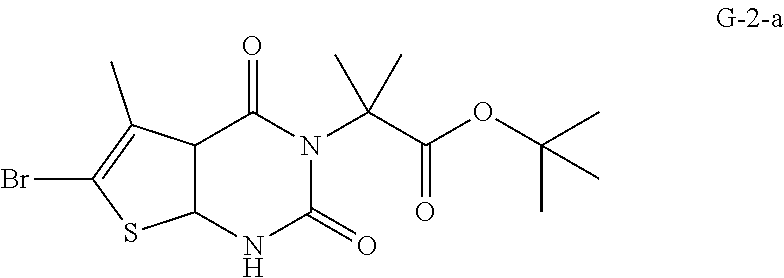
N1C(=O)N(C(C)(C)C(=O)OC(C)(C)C)C(=O)C2C1SC(Br)=C2C
